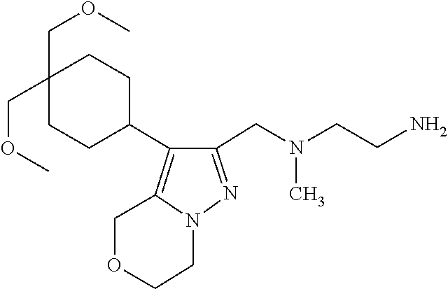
N(C)(CC1=NN2CCOCC2=C1C1CCC(COC)(COC)CC1)CCN
